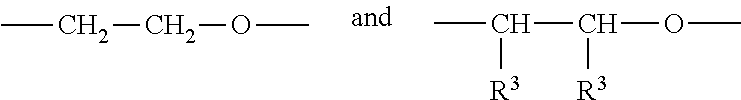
CCCOC.CC(C(OC)[R3])[R3]
